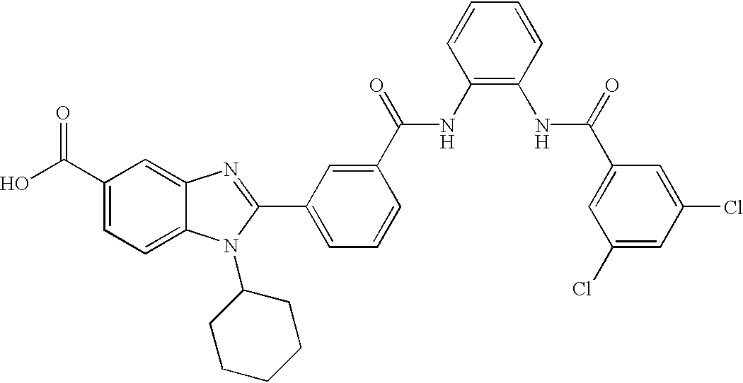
OC(C1=CC=C2C(=C1)N=C(C1=CC=CC(C(=O)NC3=C(NC(C4=CC(Cl)=CC(Cl)=C4)=O)C=CC=C3)=C1)N2C1CCCCC1)=O
